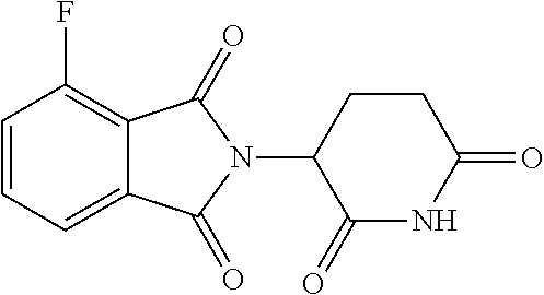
C1=CC=C2C(=C1F)C(=O)N(C1C(=O)NC(=O)CC1)C2=O
